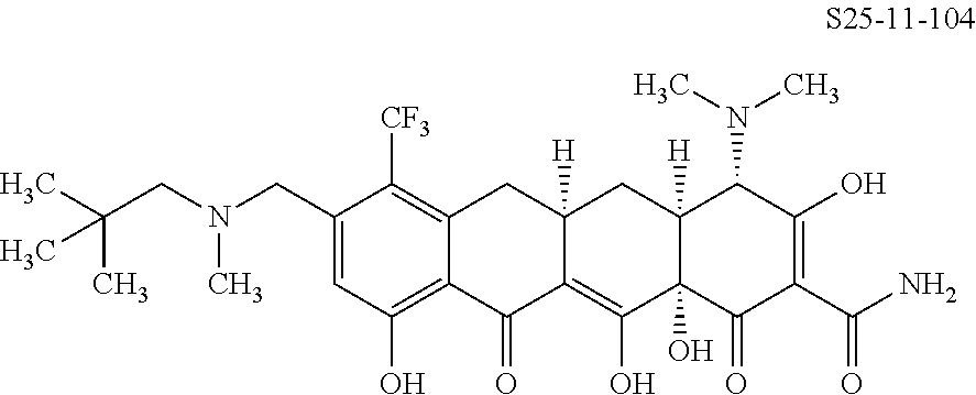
C(N(C)CC1=CC(O)=C2C(=C1[CF3])CC1([H])C(=C(O)C3(O)C([H])(C1)C(N(C)C)C(O)=C(C(N)=O)C3=O)C2=O)C(C)(C)C
